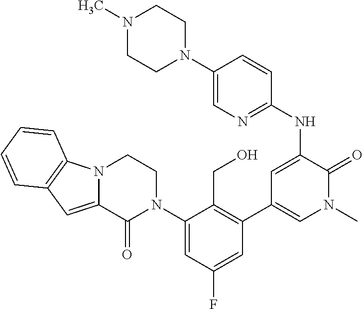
N(C1=CC(C2=C(CO)C(N3CCN4C(=CC5=C4C=CC=C5)C3=O)=CC(F)=C2)=CN(C)C1=O)C1=NC=C(N2CCN(C)CC2)C=C1
